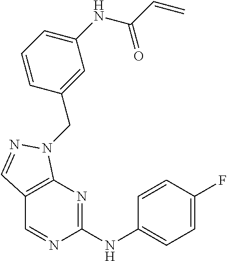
C1(NC2=NC3=C(C=N2)C=NN3CC2=CC(NC(C=C)=O)=CC=C2)=CC=C(F)C=C1
